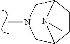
CN1CC2CCC(C1)N2C
